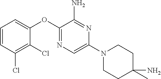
C1=CC(Cl)=C(Cl)C(OC2=NC=C(N3CCC(C)(N)CC3)N=C2N)=C1
